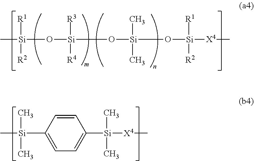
C[Si]([R1])([R2])O[Si]([R3])([R4])O[Si](C)(C)O[Si]([R1])([R2])[X4]C.C1=C([Si](C)(C)C)C=CC([Si](C)(C)[X4]C)=C1
